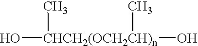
O[CHCH2(OCH2CH)n](O)(C)C
